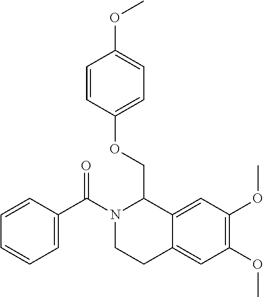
C1=CC(C(N2CCC3=CC(OC)=C(OC)C=C3C2COC2=CC=C(OC)C=C2)=O)=CC=C1
